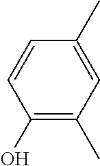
C1(O)=C(C)C=C(C)C=C1
